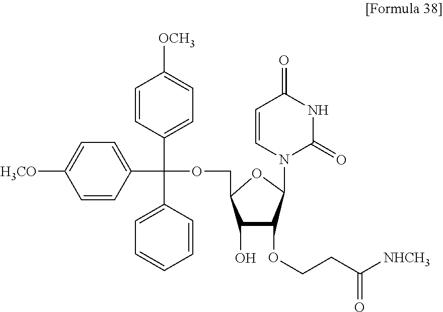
C1(O)C(OCCC([NHCH3])=O)C(N2C(=O)NC(=O)C=C2)OC1COC(C1=CC=C([OCH3])C=C1)(C1=CC=CC=C1)C1=CC=C([H3CO])C=C1
